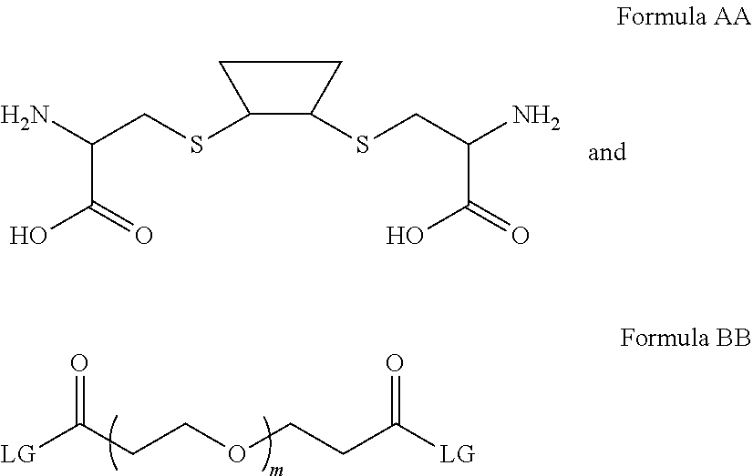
[LG]C(CCOCCC([LG])=O)=O.C1C(SCC(N)C(=O)O)C(SCC(N)C(=O)O)C1
